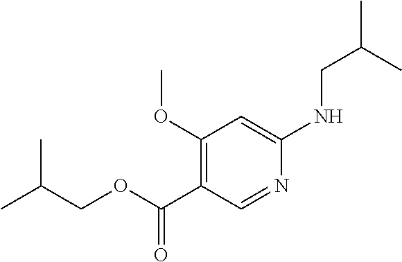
C1(OC)=C(C(OCC(C)C)=O)C=NC(NCC(C)C)=C1
